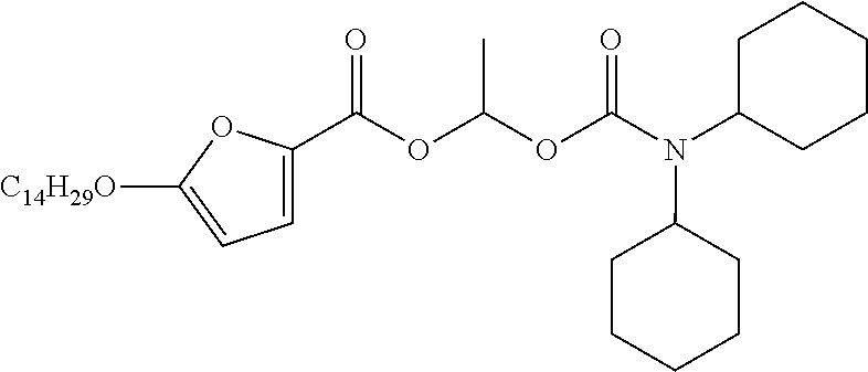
O=C(OC(OC(N(C1CCCCC1)C1CCCCC1)=O)C)C1=CC=C([C14H29O])O1
